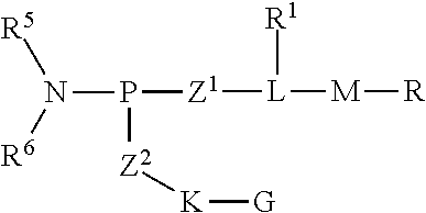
[R][M][L]([Z1]P(N([R5])[R6])[Z2][K][G])[R1]
